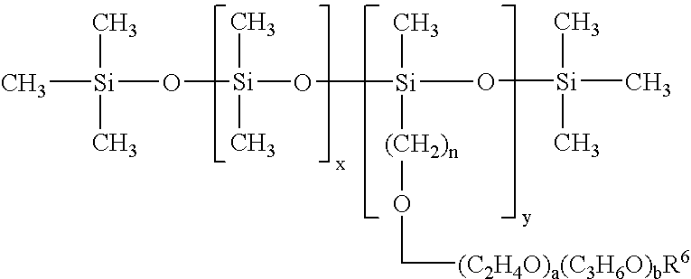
[Si](C)(C)(C)O[Si](O[Si](O[Si](C)(C)C)(C)[(CH2)n]OC[(C2H4O)a(C3H6O)bR6])(C)C
